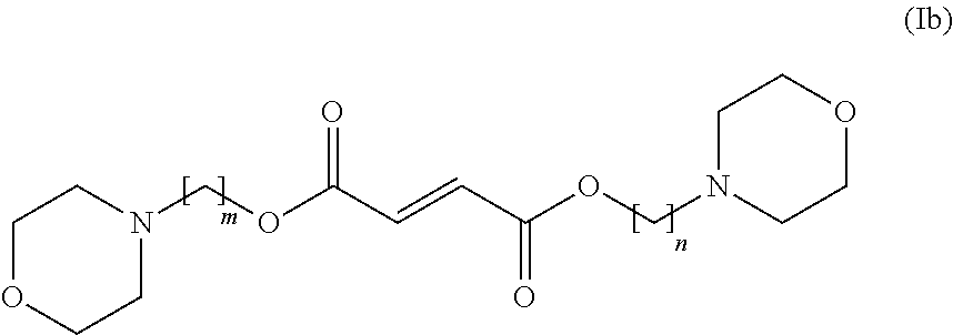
C(OC(C=CC(OCN1CCOCC1)=O)=O)N1CCOCC1
